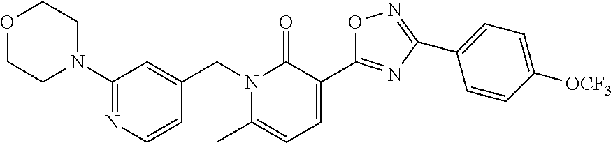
C1(N2CCOCC2)=NC=CC(CN2C(C)=CC=C(C3=NC(C4=CC=C([OCF3])C=C4)=NO3)C2=O)=C1
